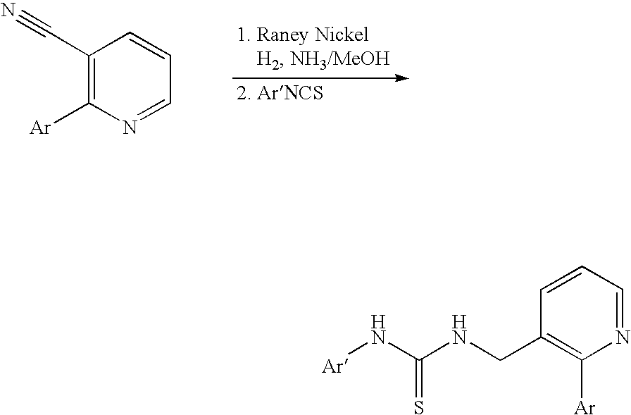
C1(C#N)=C([Ar])N=CC=C1.C1=CC=NC([Ar])=C1CNC(N[Ar])=S
